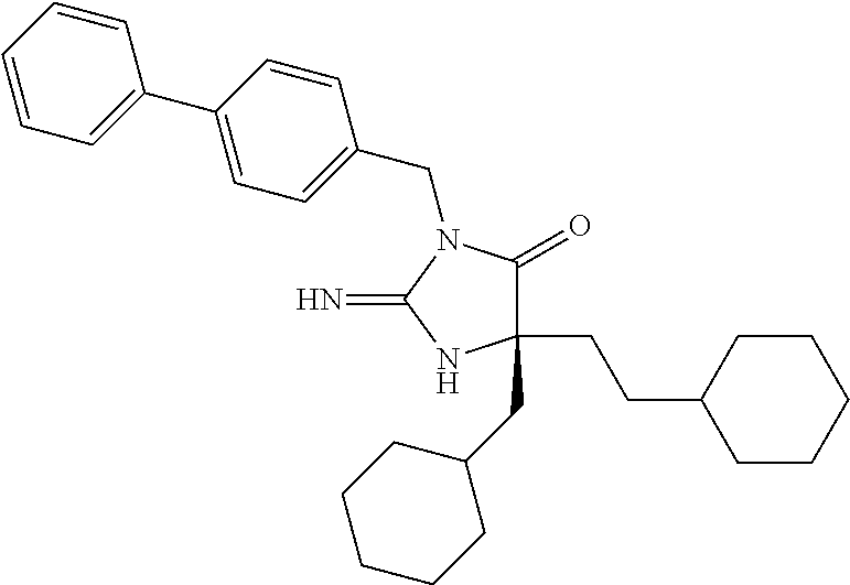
C1(CC2CCCCC2)(CCC2CCCCC2)C(=O)N(CC2=CC=C(C3=CC=CC=C3)C=C2)C(=N)N1
